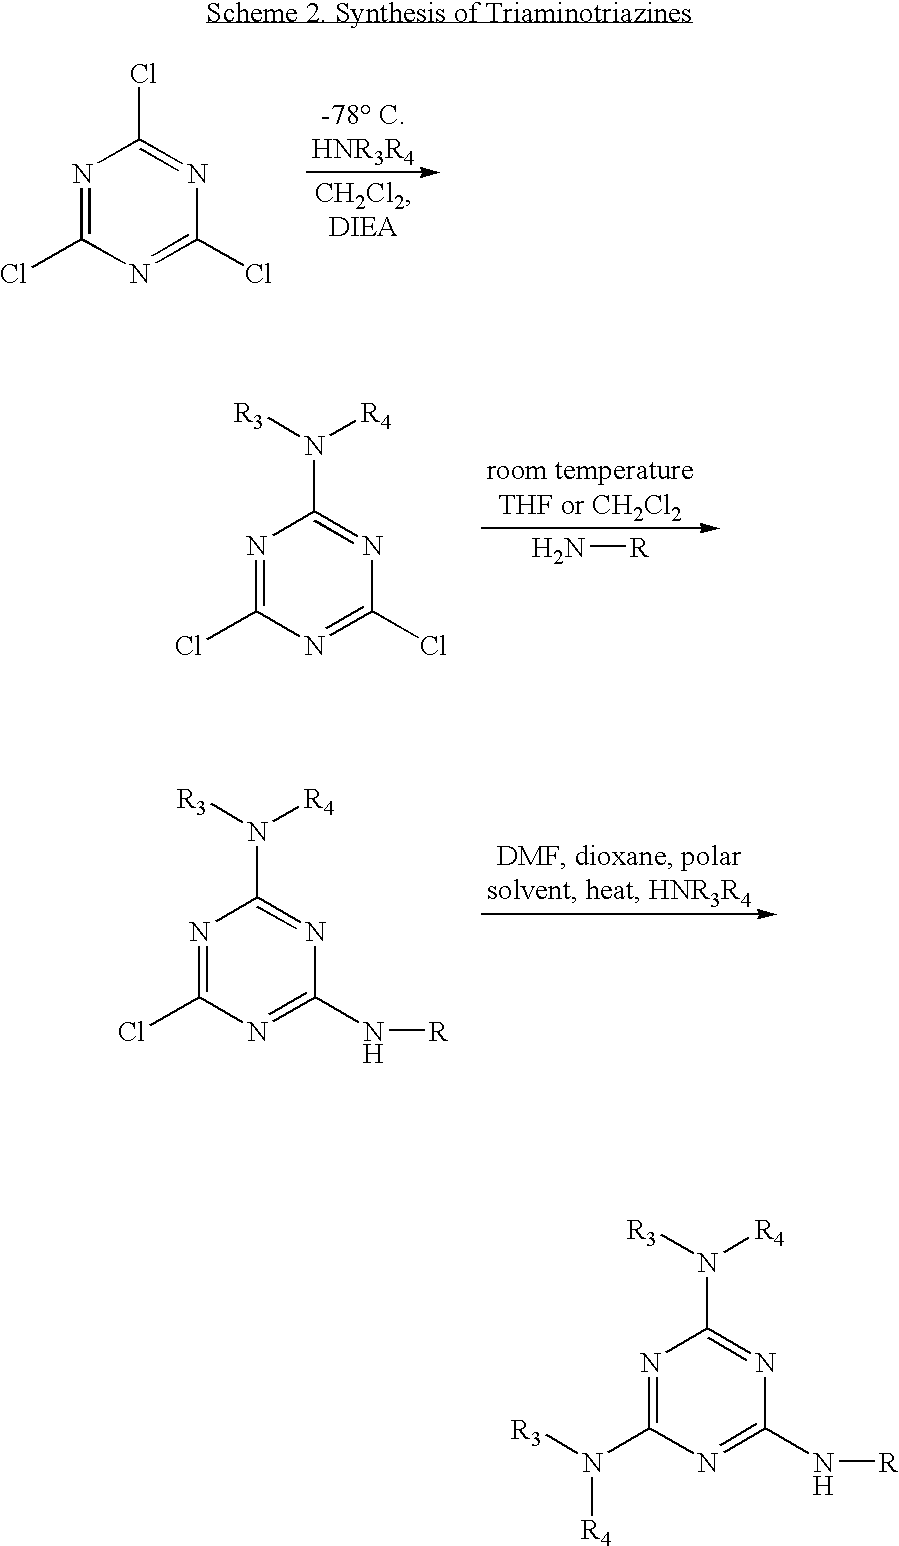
N1=C(Cl)N=C(Cl)N=C1Cl.N1=C(Cl)N=C(Cl)N=C1N([R3])[R4].N[R].N1=C(Cl)N=C(N[R])N=C1N([R3])[R4].N1=C(N([R3])[R4])N=C(N[R])N=C1N([R3])[R4]
